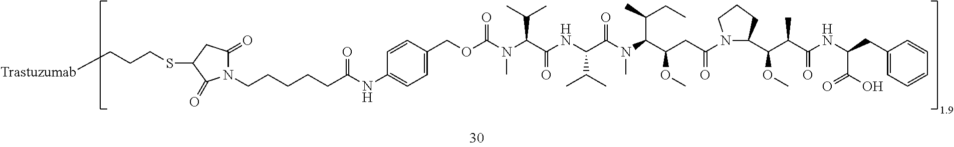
N1(CCCCCC(NC2=CC=C(COC(N(C(C(NC(C(C)C)C(=O)N(C)C(C(OC)CC(=O)N3C(C(C(C(NC(CC4=CC=CC=C4)C(O)=O)=O)C)OC)CCC3)C(CC)C)=O)C(C)C)C)=O)C=C2)=O)C(=O)CC(SCCC[Trastuzumab])C1=O
